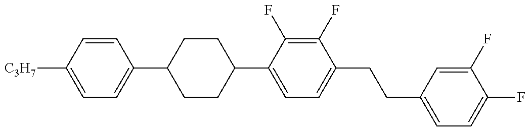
C1(C2CCC(C3=CC=C(CCC4=CC=C(F)C(F)=C4)C(F)=C3F)CC2)=CC=C([C3H7])C=C1
